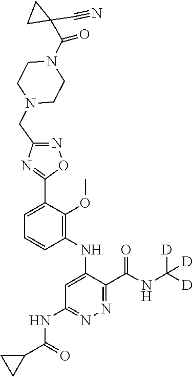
C1=C(C2=NC(CN3CCN(C(=O)C4(C#N)CC4)CC3)=NO2)C(OC)=C(NC2=CC(NC(C3CC3)=O)=NN=C2C(NC([D])([D])[D])=O)C=C1
